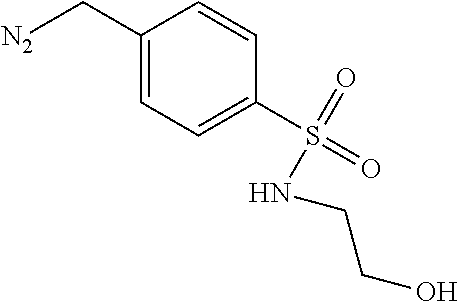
[N2]CC1=CC=C(S(=O)(=O)NCCO)C=C1
